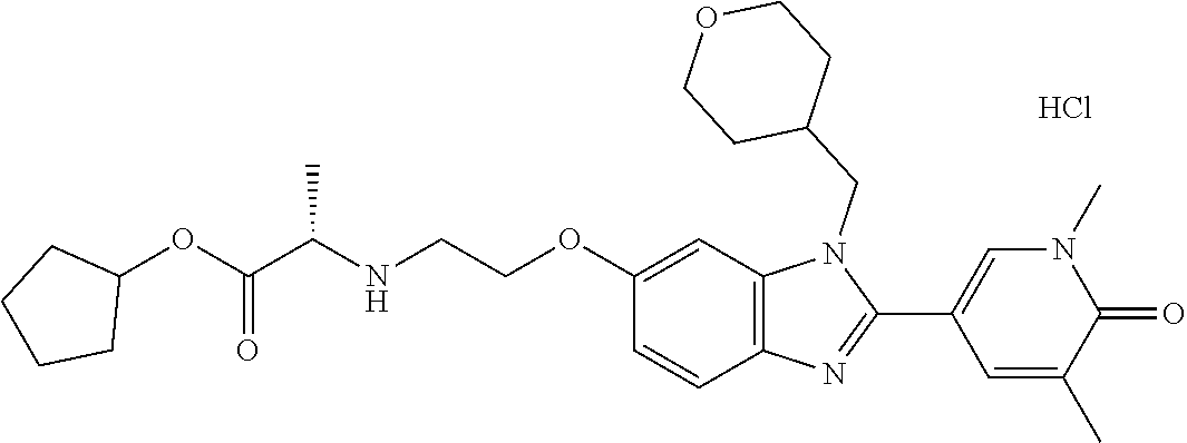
C1(OCCNC(C(OC2CCCC2)=O)C)=CC2=C(C=C1)N=C(C1=CN(C)C(=O)C(C)=C1)N2CC1CCOCC1.Cl
